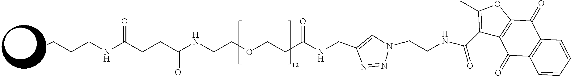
CCCCNC(CCC(NCCOCCC(NCC1=CN(CCNC(C2=C(C)OC3=C2C(=O)C2=C(C3=O)C=CC=C2)=O)N=N1)=O)=O)=O
